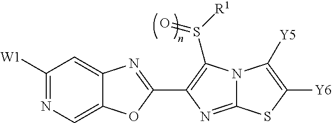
C1([W1])=NC=C2C(=C1)N=C(C1=C(S([R1])=O)N3C(=N1)SC([Y6])=C3[Y5])O2
